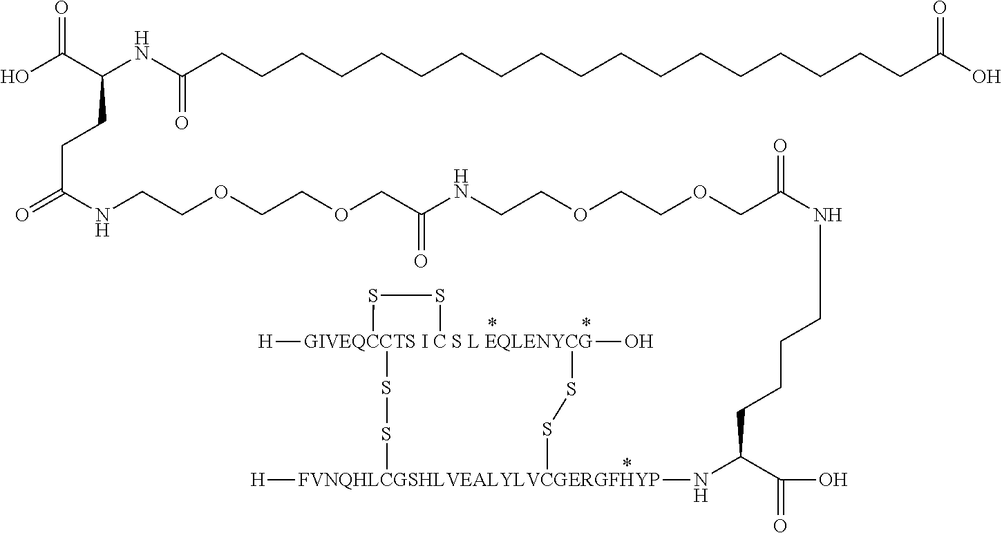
C(CCC(C(O)=O)N[FVNQHLCGSHLVEALYLVCGERGFHYP]1([H])SS[GIVEQCCTS I C S L EQLENYCG]2([H])(O)(SS1)SS2)CNC(COCCOCCNC(COCCOCCNC(CCC(C(O)=O)NC(CCCCCCCCCCCCCCCCCCC(O)=O)=O)=O)=O)=O
